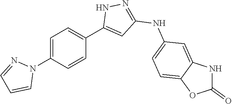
C1=C(N2N=CC=C2)C=CC(C2=CC(NC3=CC=C4C(=C3)NC(=O)O4)=NN2)=C1
